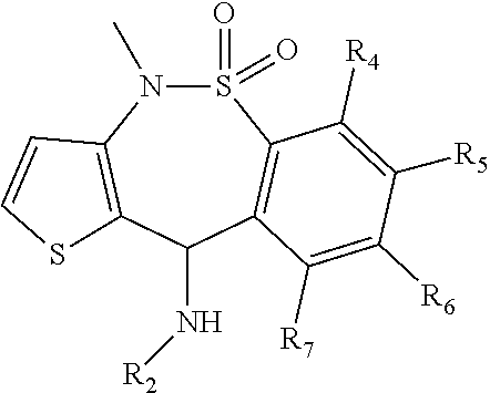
S1(=O)(=O)N(C)C2=C(C(N[R2])C3=C1C([R4])=C([R5])C([R6])=C3[R7])SC=C2
